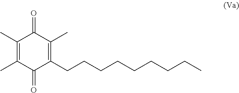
C1(C)=C(C)C(=O)C(CCCCCCCCC)=C(C)C1=O
